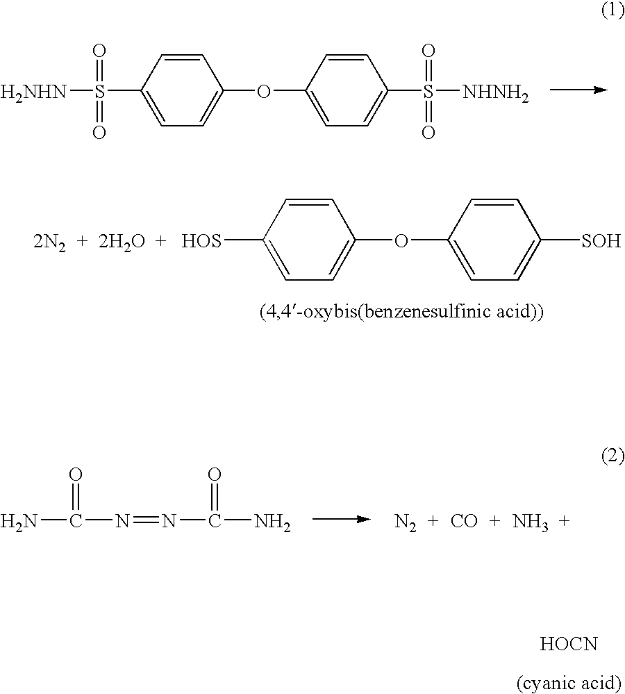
C1=CC(S(=O)(=O)[H2NHN])=CC=C1OC1=CC=C(S([NHNH2])(=O)=O)C=C1.[HOCN].C1=CC(OC2=CC=C([HOS])C=C2)=CC=C1[SOH].[2N2].[2H2O].[N2].[CO].N.NC(=O)N=NC(N)=O
